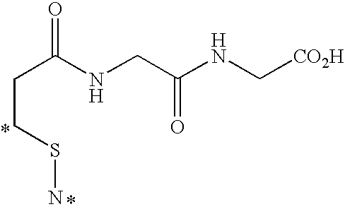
C(C(NCC(NC[CO2H])=O)=O)CSN
